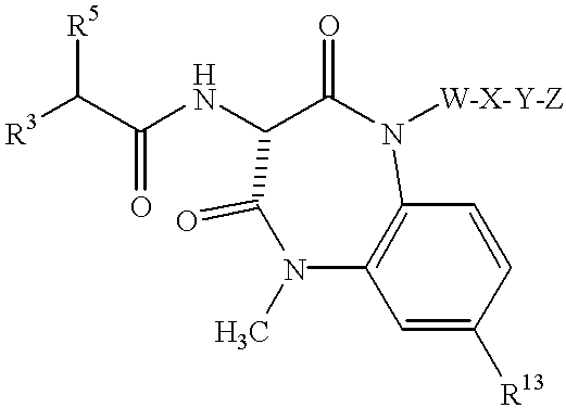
N1(C)C(=O)C(NC(=O)C([R5])[R3])C(=O)N([W-X-Y-Z])C2=C1C=C([R13])C=C2
